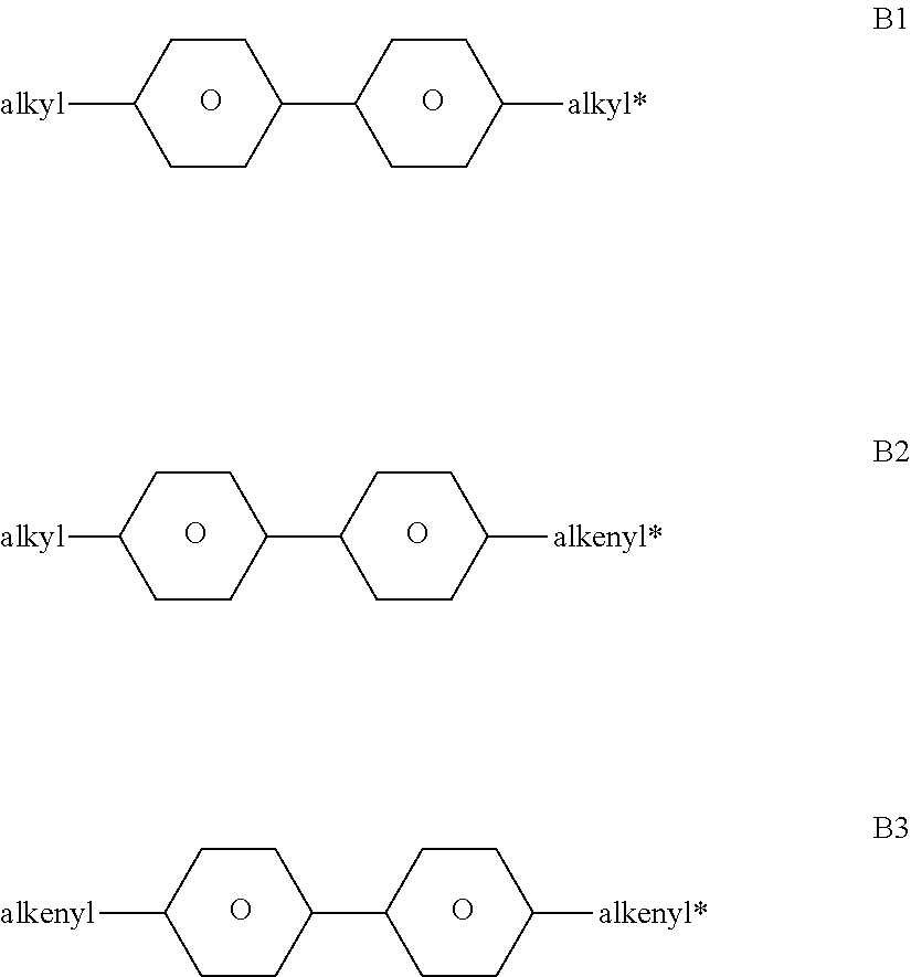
C1([alkyl])CCC(C2CCC([alkyl*])CC2)CC1.O.O.O.O.C1([alkyl])CCC(C2CCC([alkenyl*])CC2)CC1.C1([alkenyl])CCC(C2CCC([alkenyl*])CC2)CC1.O.O
